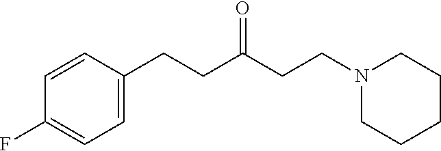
C1=C(CCC(CCN2CCCCC2)=O)C=CC(F)=C1
